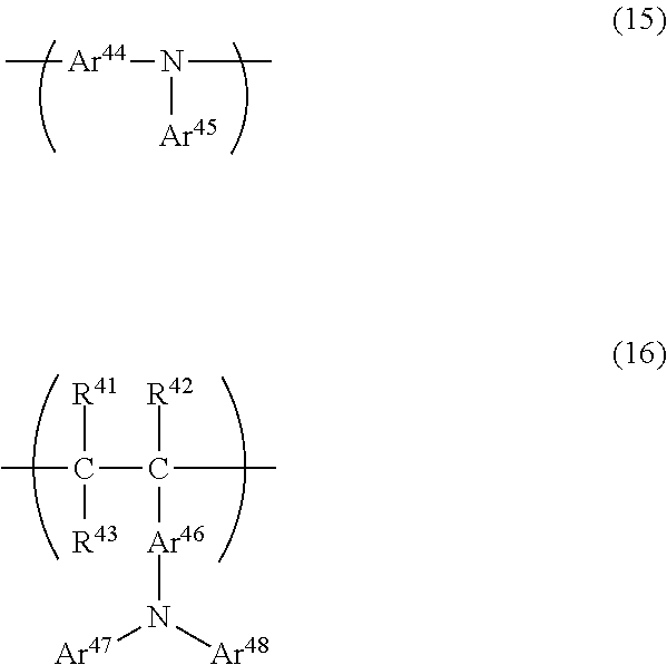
C[Ar44]N(C)[Ar45].CC(C(C)([R42])[Ar46]N([Ar47])[Ar48])([R41])[R43]
